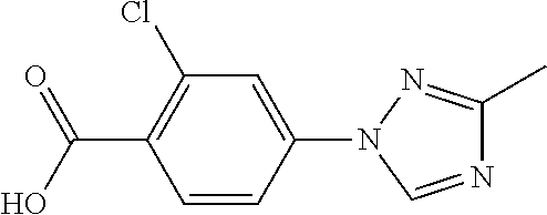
C1=CC(N2N=C(C)N=C2)=CC(Cl)=C1C(O)=O
